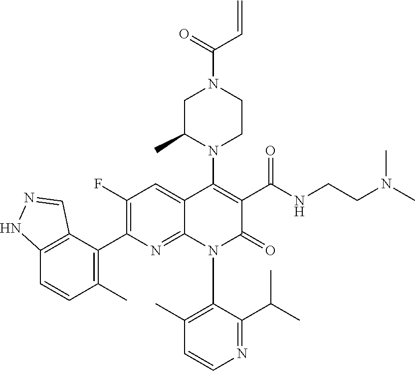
C12=C(C(C3=C(F)C=C4C(=N3)N(C3=C(C)C=CN=C3C(C)C)C(=O)C(C(NCCN(C)C)=O)=C4N3CCN(C(=O)C=C)CC3C)=C(C)C=C1)C=NN2
